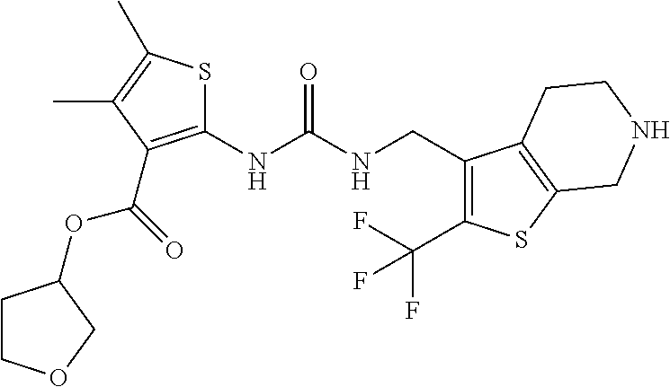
C1(NC(NCC2=C(C(F)(F)F)SC3=C2CCNC3)=O)=C(C(OC2CCOC2)=O)C(C)=C(C)S1
